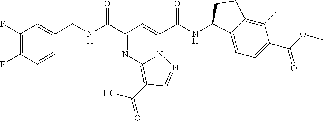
C1(C(NCC2=CC(F)=C(F)C=C2)=O)=NC2=C(C(O)=O)C=NN2C(C(NC2C3=CC=C(C(OC)=O)C(C)=C3CC2)=O)=C1
